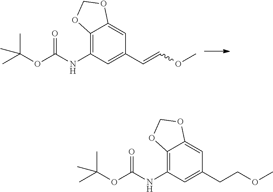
CC(OC(NC1=C2C(=CC(C=COC)=C1)OCO2)=O)(C)C.CC(OC(NC1=C2C(=CC(CCOC)=C1)OCO2)=O)(C)C
